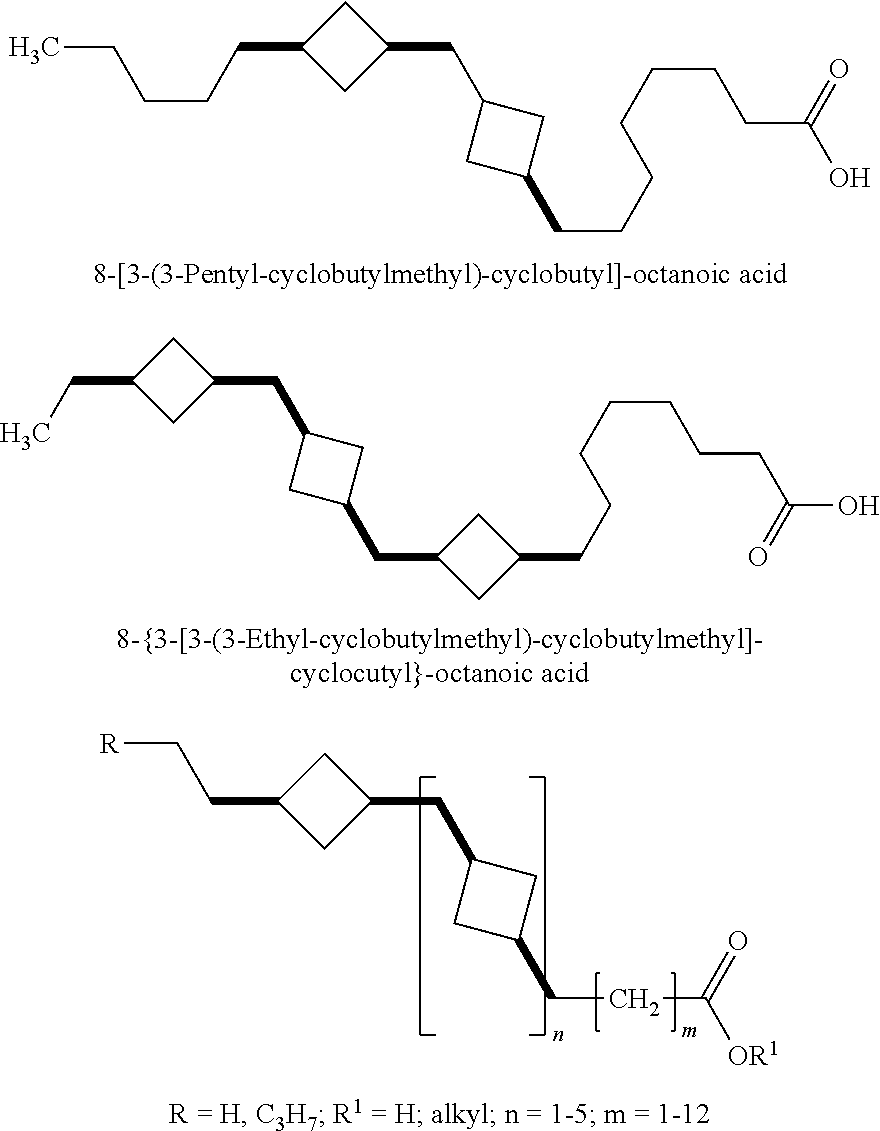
CCCCCC1CC(CC2CC(CCCCCCCC(O)=O)C2)C1.C(C1CC(CC2CC(CC3CC(CCCCCCCC(=O)O)C3)C2)C1)C.[R]CCC1CC(CC2CC(CCC(=O)[OR1])C2)C1
